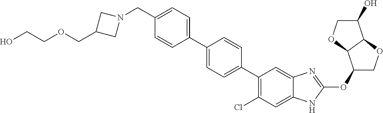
C(C1=CC=C(C2=CC=C(C3=C(Cl)C=C4C(=C3)N=C(OC3COC5C3OCC5O)N4)C=C2)C=C1)N1CC(COCCO)C1
